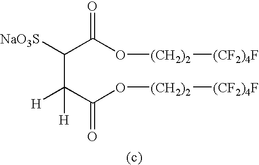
C(C(C(C(O[(CH2)2][(CF2)4F])=O)([H])[H])[NaO3S])(O[(CH2)2][(CF2)4F])=O
